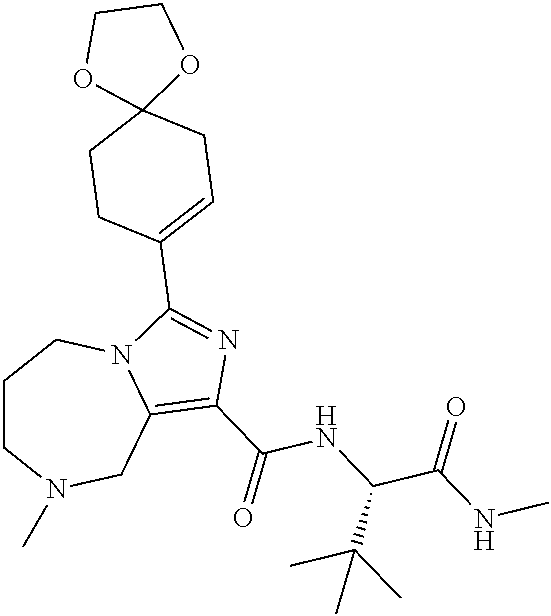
C1CN(C)CC2=C(C(=O)NC(C(NC)=O)C(C)(C)C)N=C(C3=CCC4(CC3)OCCO4)N2C1
